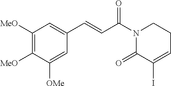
C1([MeO])=C([MeO])C([OMe])=CC(C=CC(N2C(=O)C(I)=CCC2)=O)=C1
